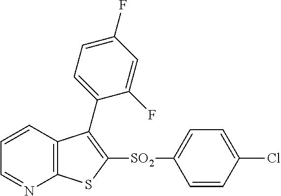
C1=CC2=C(N=C1)SC([SO2]C1=CC=C(Cl)C=C1)=C2C1=CC=C(F)C=C1F
